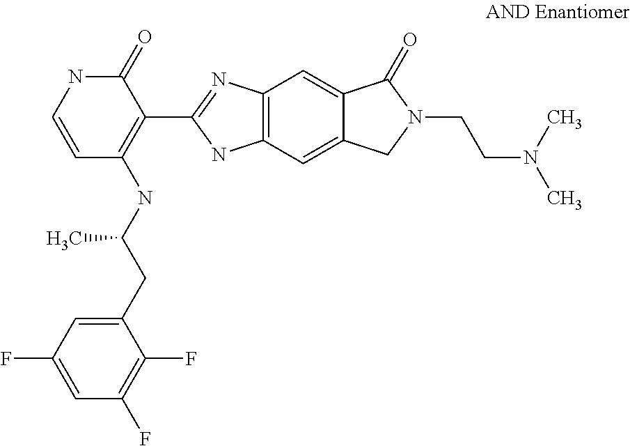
C1(CC(NC2=C(C3=NC4=C(N3)C=C3C(=C4)C(=O)N(CCN(C)C)C3)C(=O)NC=C2)C)=CC(F)=CC(F)=C1F
